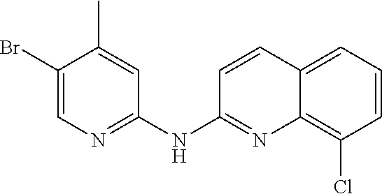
C1(Br)=CN=C(NC2=NC3=C(Cl)C=CC=C3C=C2)C=C1C
